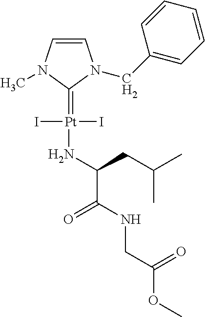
[Pt](I)(I)(=C1N(C)C=CN1CC1=CC=CC=C1)NC(C(NCC(=O)OC)=O)CC(C)C
